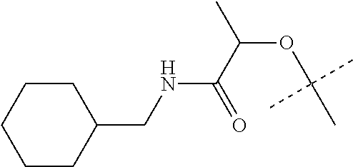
C1C(CNC(C(C)OC(C)(C)C)=O)CCCC1
